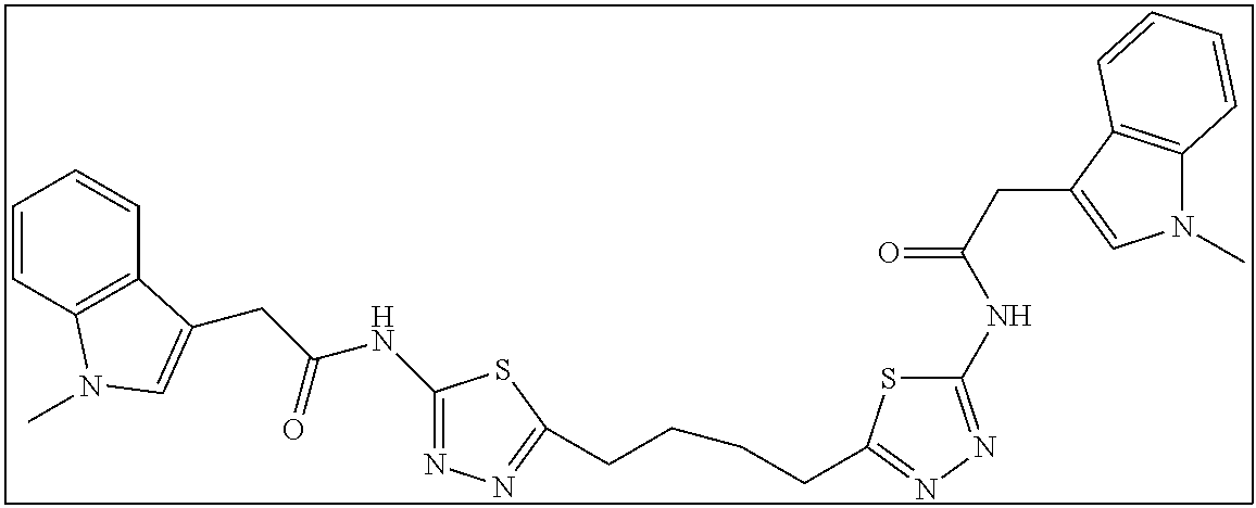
C1(NC(CC2=CN(C)C3=C2C=CC=C3)=O)=NN=C(CCCCC2=NN=C(NC(CC3=CN(C)C4=C3C=CC=C4)=O)S2)S1
